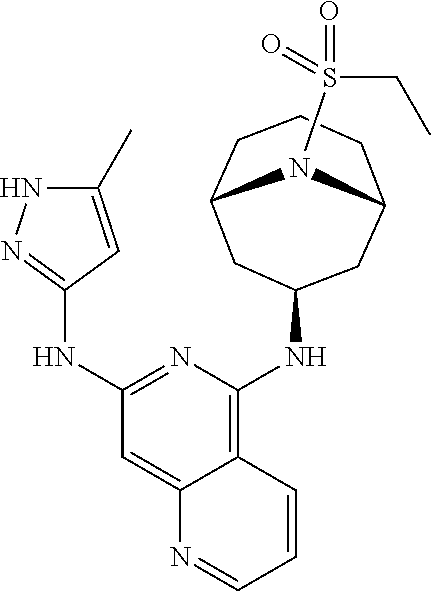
C1(C)=CC(NC2=NC(NC3CC4CCCC(C3)N4S(=O)(=O)CC)=C3C(=C2)N=CC=C3)=NN1
